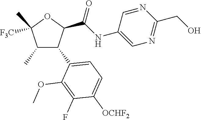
C1(C)C(C2=CC=C([OCHF2])C(F)=C2OC)C(C(NC2=CN=C(CO)N=C2)=O)OC1(C)[F3C]
